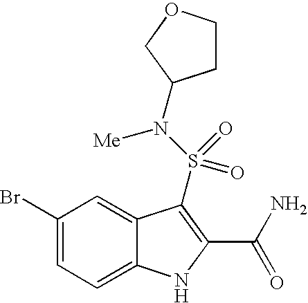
C1(Br)=CC=C2C(=C1)C(S(N([Me])C1CCOC1)(=O)=O)=C(C(N)=O)N2
